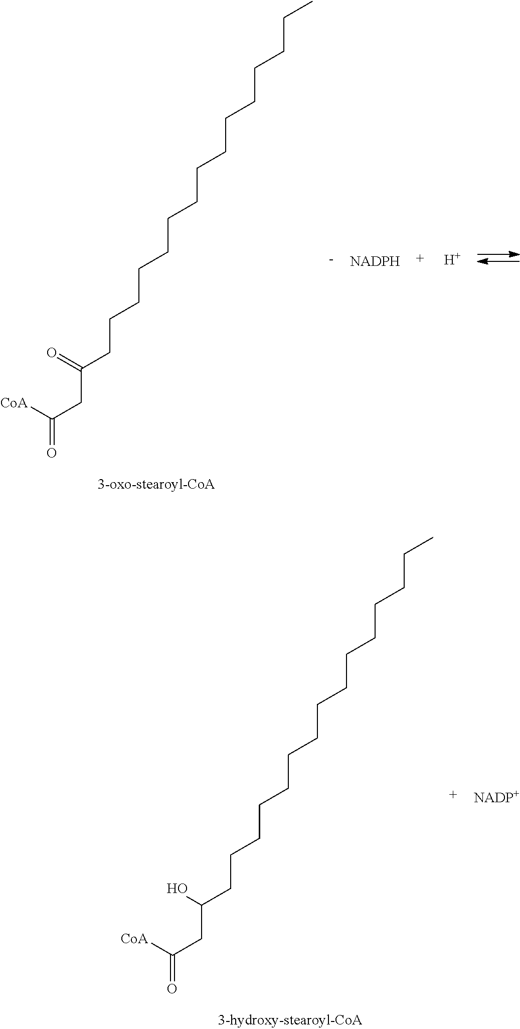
[CoA]C(CC(CCCCCCCCCCCCCCC)=O)=O.[CoA]C(CC(CCCCCCCCCCCCCCC)O)=O.[H]
